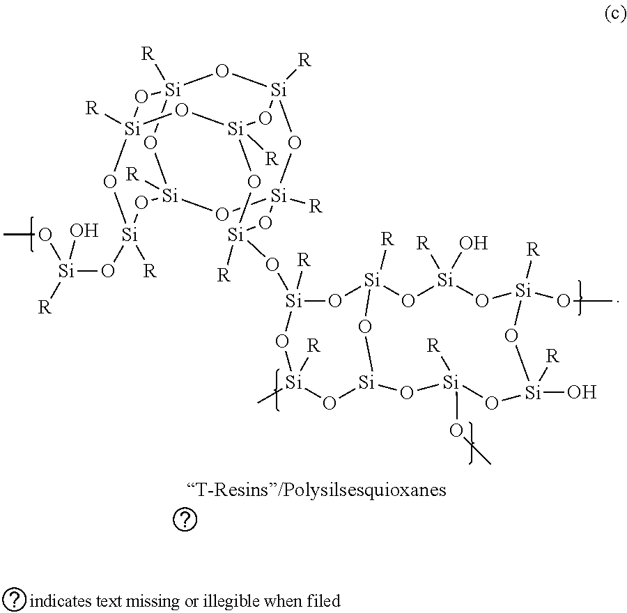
[Si]12([R])O[Si]3([R])O[Si]4([R])O[Si]([R])(O1)O[Si]([R])(O[Si]([R])(OC)O)O[Si]([R])(O[Si]([R])(O[Si]([R])(O[Si]1([R])O[Si]5([R])O[Si]([R])(O)O[Si](OC)([R])O[Si](O)([R])O[Si](OC)([R])O[Si](O[Si](C)([R])O1)O5)O4)O3)O2
